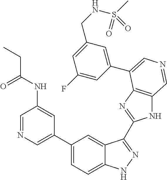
C1(C2=CN=CC(NC(CC)=O)=C2)=CC=C2C(=C1)C(C1=NC3=C(N1)C=NC=C3C1=CC(CNS(C)(=O)=O)=CC(F)=C1)=NN2
